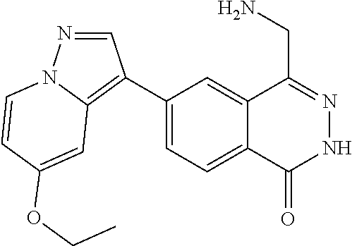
C1(C2=C3N(N=C2)C=CC(OCC)=C3)=CC=C2C(=C1)C(CN)=NNC2=O
